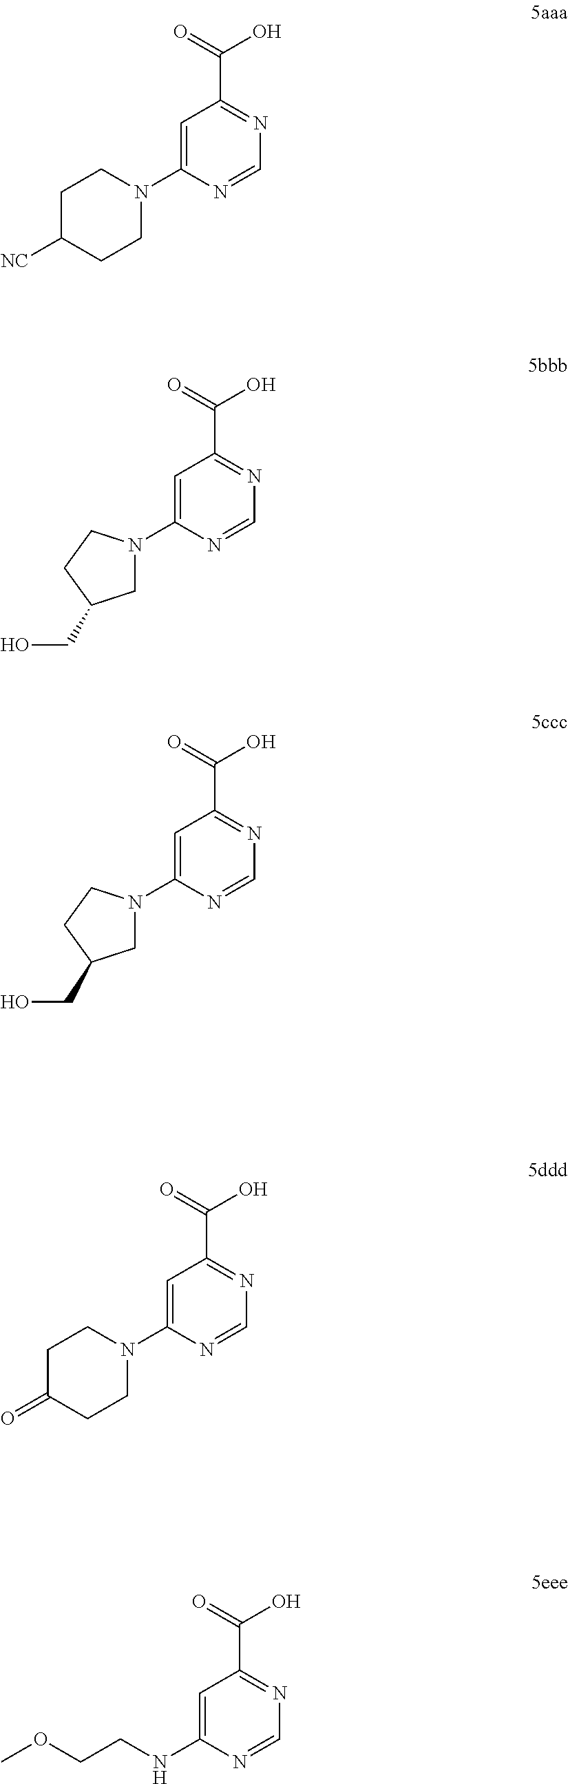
C1=C(N2CC(CO)CC2)N=CN=C1C(=O)O.C1=C(N2CCC([NC])CC2)N=CN=C1C(=O)O.C1=C(N2CC(CO)CC2)N=CN=C1C(=O)O.C1=C(N2CCC(=O)CC2)N=CN=C1C(=O)O.C1=C(NCCOC)N=CN=C1C(=O)O
